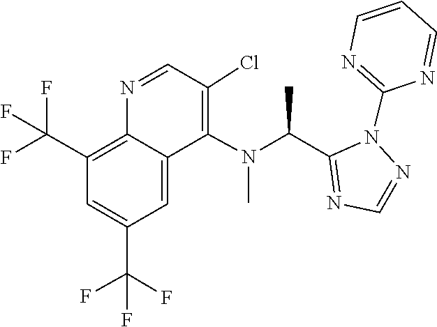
C(C1=NC=NN1C1=NC=CC=N1)(N(C1=C(Cl)C=NC2=C(C(F)(F)F)C=C(C(F)(F)F)C=C21)C)C
